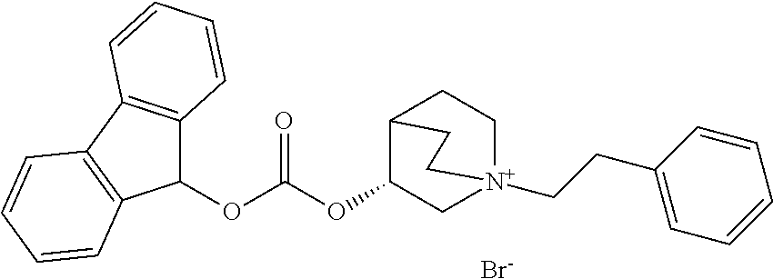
[Br-].C(OC1C[N+]2(CCC3=CC=CC=C3)CCC1CC2)(OC1C2=C(C3=C1C=CC=C3)C=CC=C2)=O
